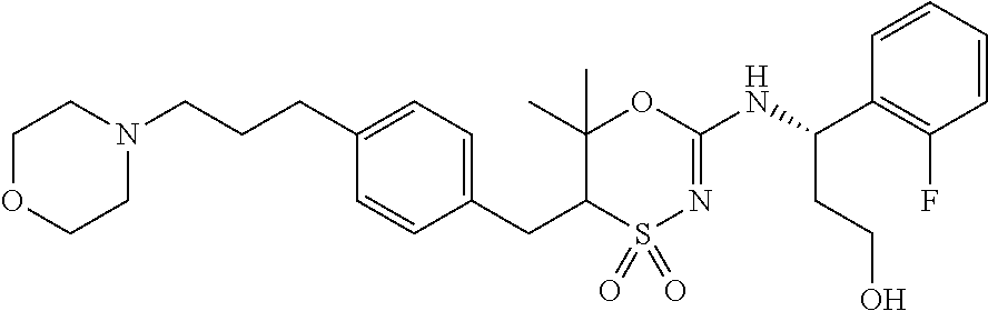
C1=C(CCCN2CCOCC2)C=CC(CC2C(C)(C)OC(NC(C3=C(F)C=CC=C3)CCO)=NS2(=O)=O)=C1
